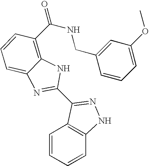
C1=CC=CC2=C1C(C1=NC3=CC=CC(C(=O)NCC4=CC(OC)=CC=C4)=C3N1)=NN2
